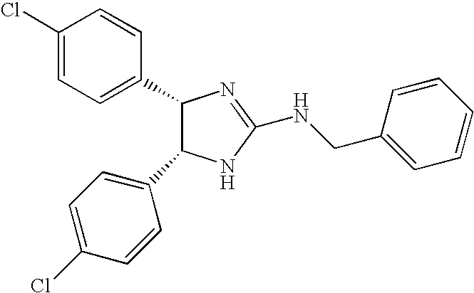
C1(Cl)=CC=C(C2C(C3=CC=C(Cl)C=C3)NC(NCC3=CC=CC=C3)=N2)C=C1
